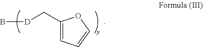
B[D]CC1=CC=CO1
